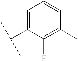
C1=C(C(C)C)C(F)=C(C)C=C1
